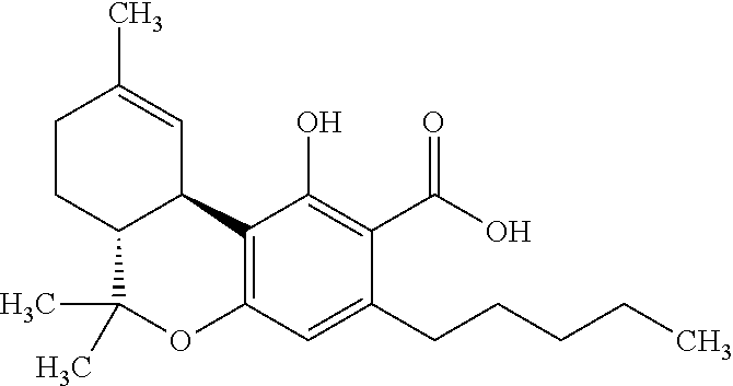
C1CC2C(C=C1C)C1=C(OC2(C)C)C=C(CCCCC)C(C(O)=O)=C1O
